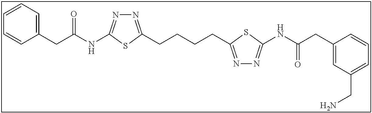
C1=CC=C(CC(NC2=NN=C(CCCCC3=NN=C(NC(CC4=CC(CN)=CC=C4)=O)S3)S2)=O)C=C1
